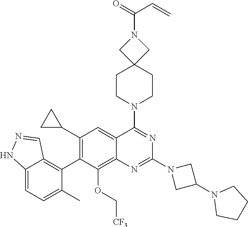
C12=CC=C(C)C(C3=C(C4CC4)C=C4C(=C3OC[CF3])N=C(N3CC(N5CCCC5)C3)N=C4N3CCC4(CC3)CN(C(=O)C=C)C4)=C1C=NN2
